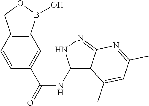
C12=C(C=CC(C(NC3=C4C(=NN3)N=C(C)C=C4C)=O)=C1)COB2O
